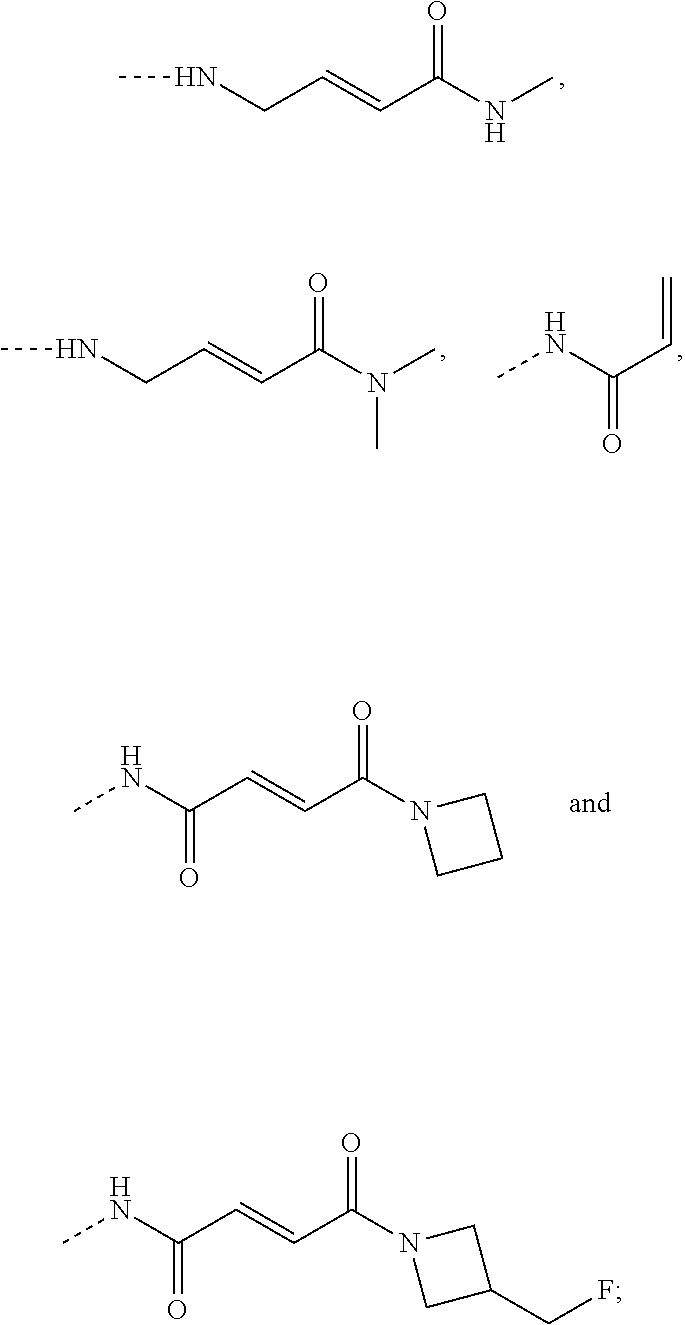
CNCC=CC(NC)=O.CNCC=CC(N(C)C)=O.CNC(C=C)=O.CNC(C=CC(N1CCC1)=O)=O.CNC(C=CC(N1CC(CF)C1)=O)=O
